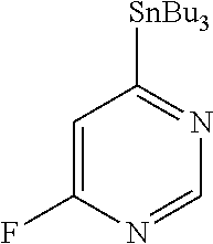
C1=C(F)N=CN=C1[SnBu3]
